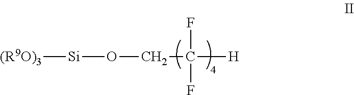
[(R9O)3][Si]OCC([H])(F)F
